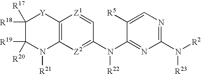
C1([R18])([R17])C([R20])([R19])N([R21])C2=C([Y]1)[Z1]=CC(N(C1=NC(N([R2])[R23])=NC=C1[R5])[R22])=[Z2]2
